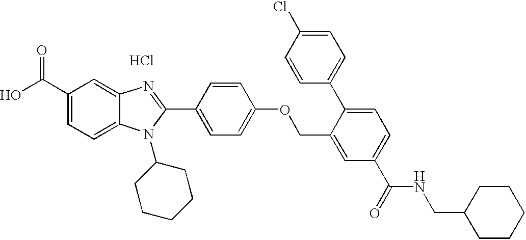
OC(C1=CC=C2C(=C1)N=C(C1=CC=C(OCC3=CC(C(=O)NCC4CCCCC4)=CC=C3C3=CC=C(Cl)C=C3)C=C1)N2C1CCCCC1)=O.Cl
